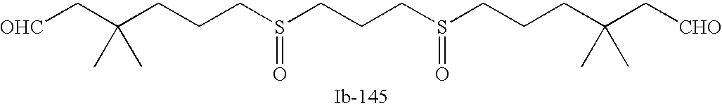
C(C(CCCS(=O)CCCS(=O)CCCC(C[CHO])(C)C)(C)C)[OHC]
